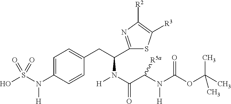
OS(N(C1=CC=C(CC(N(C(C(N(C(OC(C)(C)C)=O)[H])[R5a])=O)[H])C2=NC([R2])=C([R3])S2)C=C1)[H])(=O)=O
